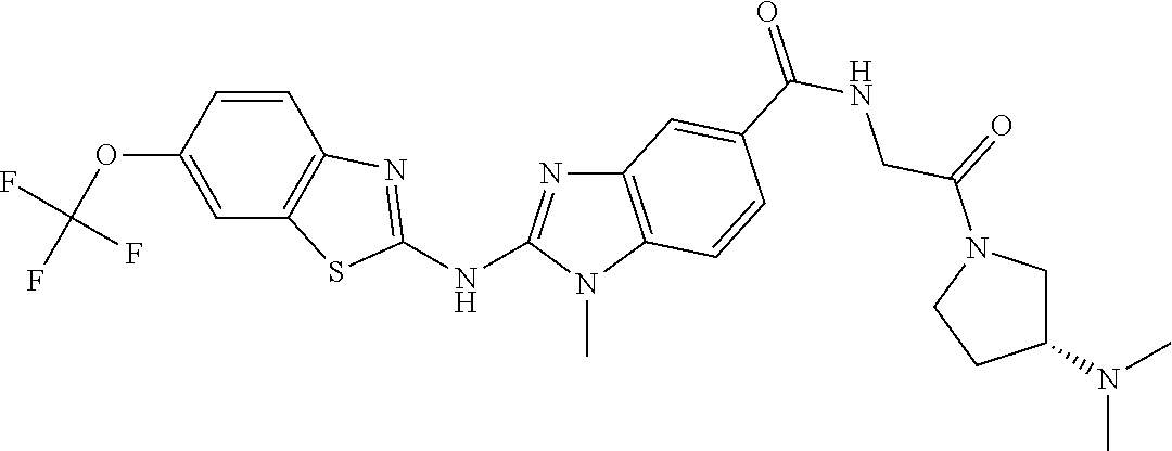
C1(OC(F)(F)F)=CC2=C(C=C1)N=C(NC1=NC3=C(N1C)C=CC(C(NCC(=O)N1CC(N(C)C)CC1)=O)=C3)S2
